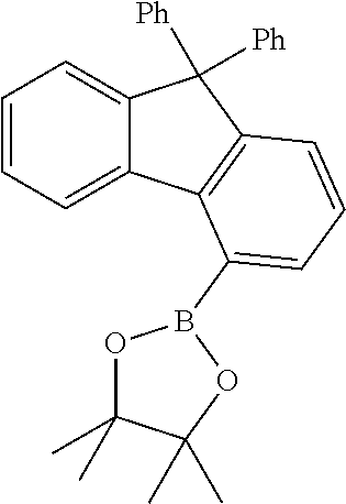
C1=CC=C2C(=C1)C([Ph])([Ph])C1=C2C(B2OC(C)(C)C(C)(C)O2)=CC=C1
